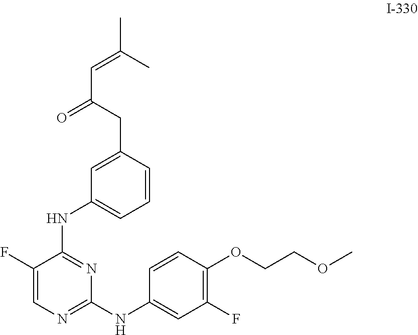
C1(F)=CN=C(NC2=CC(F)=C(OCCOC)C=C2)N=C1NC1=CC=CC(CC(C=C(C)C)=O)=C1
